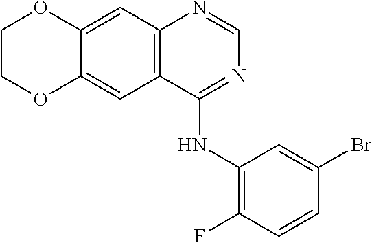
C12=CC3=C(C(NC4=C(F)C=CC(Br)=C4)=NC=N3)C=C1OCCO2
